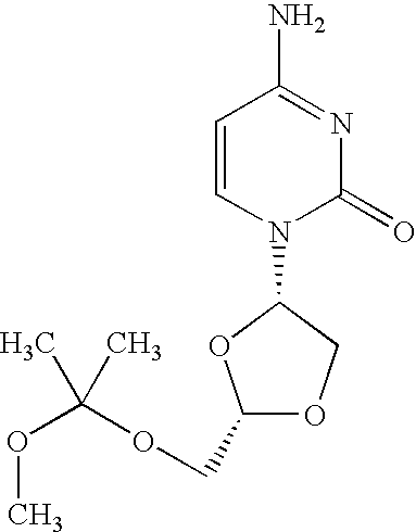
C1=CN(C2OC(COC(OC)(C)C)OC2)C(=O)N=C1N
